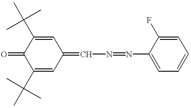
C1(C(C)(C)C)=CC(=CN=NC2=CC=CC=C2F)C=C(C(C)(C)C)C1=O
